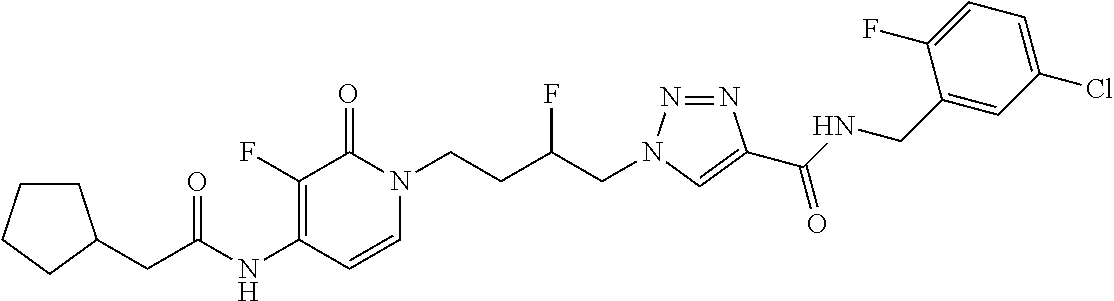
C1(NC(=O)CC2CCCC2)=C(F)C(=O)N(CCC(CN2N=NC(C(NCC3=CC(Cl)=CC=C3F)=O)=C2)F)C=C1
